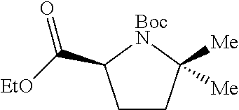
C1CC([Me])([Me])[BocN]C1C([EtO])=O
